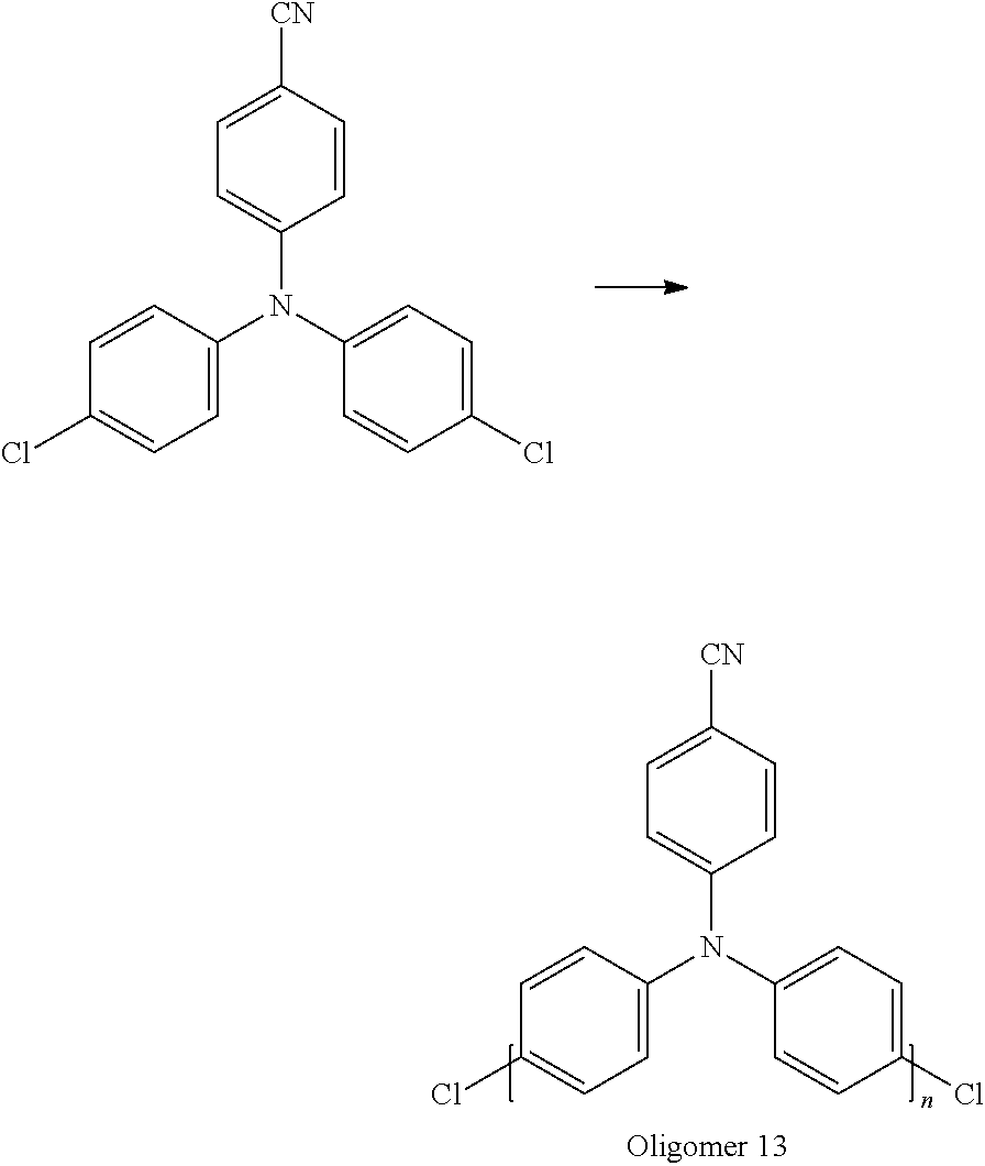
C1=CC([CN])=CC=C1N(C1=CC=C(Cl)C=C1)C1=CC=C(Cl)C=C1.C1=CC([CN])=CC=C1N(C1=CC=C(Cl)C=C1)C1=CC=C(Cl)C=C1
